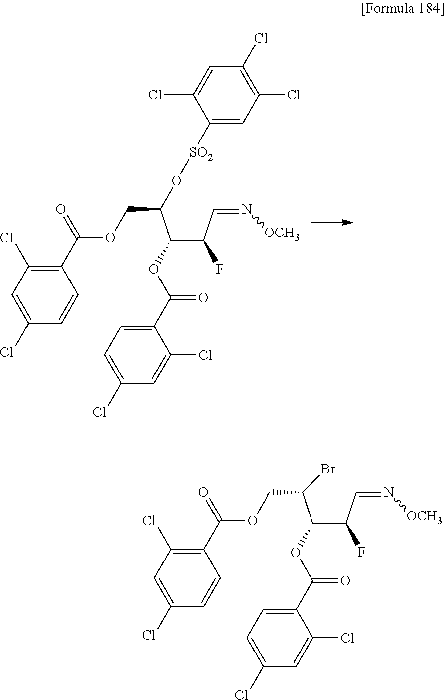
C1=C(Cl)C=CC(C(=O)OCC(C(C(C=N[OCH3])F)OC(=O)C2=CC=C(Cl)C=C2Cl)O[SO2]C2=CC(Cl)=C(Cl)C=C2Cl)=C1Cl.C1=C(Cl)C=CC(C(=O)OCC(C(C(C=N[OCH3])F)OC(=O)C2=CC=C(Cl)C=C2Cl)Br)=C1Cl
